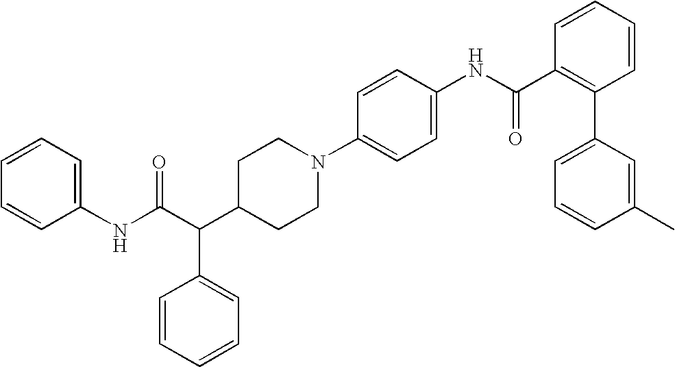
C(C(C1CCN(C2=CC=C(NC(C3=C(C4=CC=CC(C)=C4)C=CC=C3)=O)C=C2)CC1)C1=CC=CC=C1)(NC1=CC=CC=C1)=O
